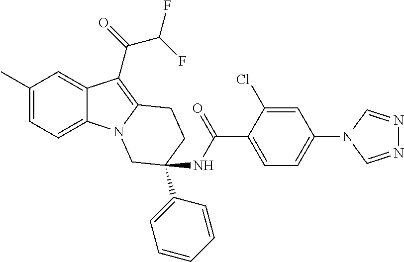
C1(C)=CC=C2C(=C1)C(C(=O)C(F)F)=C1N2CC(NC(C2=CC=C(N3C=NN=C3)C=C2Cl)=O)(C2=CC=CC=C2)CC1
